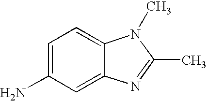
C1=C(N)C=C2C(=C1)N(C)C(C)=N2
